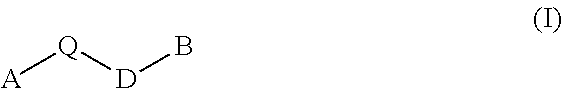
[A][Q][D]B
